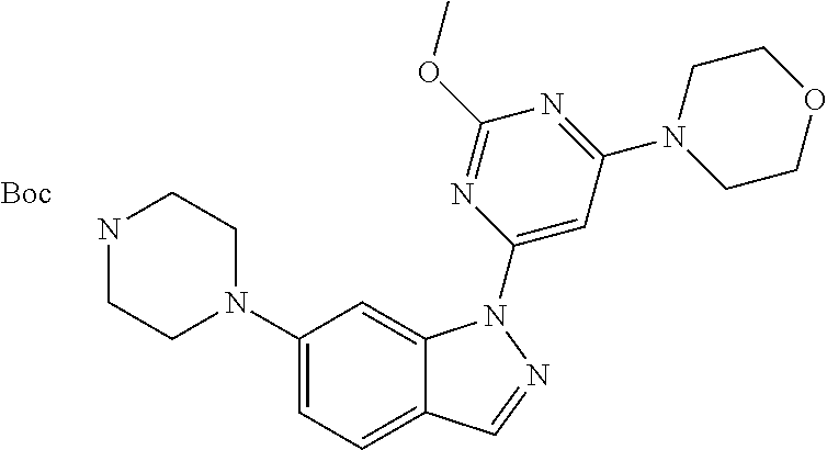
C1(N2CCNCC2)=CC=C2C(=C1)N(C1=CC(N3CCOCC3)=NC(OC)=N1)N=C2.[Boc]
